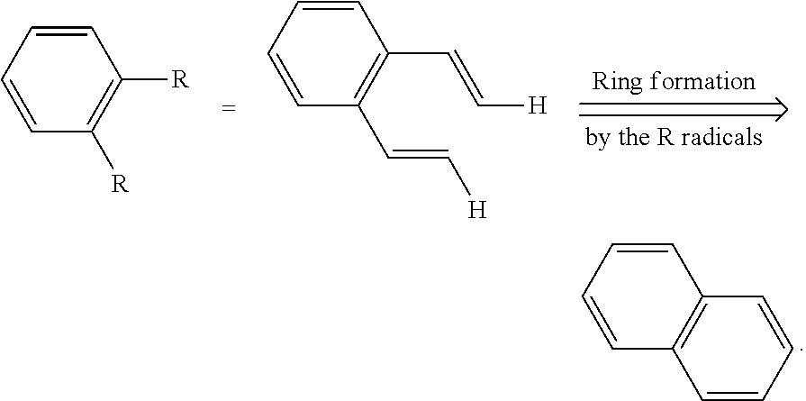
C12=C(C=CC=C1)C=CC=C2.C1([R])=C([R])C=CC=C1.C1(C=C[H])=C(C=C[H])C=CC=C1
